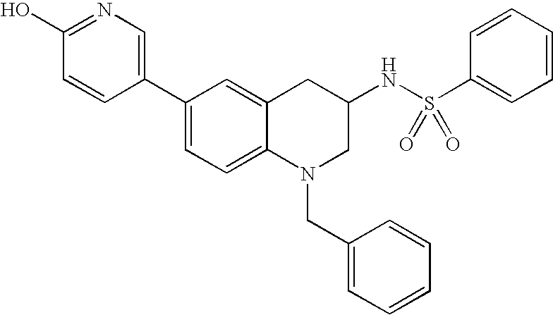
C1(C2=CN=C(O)C=C2)=CC=C2C(=C1)CC(NS(C1=CC=CC=C1)(=O)=O)CN2CC1=CC=CC=C1
